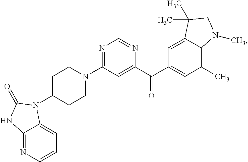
N1=C(N2CCC(N3C4=CC=CN=C4NC3=O)CC2)C=C(C(C2=CC(C)=C3C(=C2)C(C)(C)CN3C)=O)N=C1
